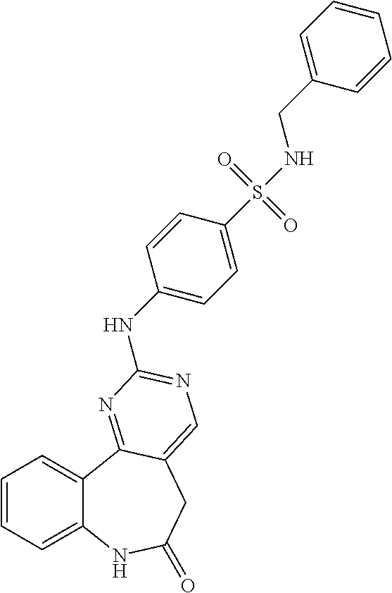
C1=CC=C2C(=C1)C1=NC(NC3=CC=C(S(=O)(=O)NCC4=CC=CC=C4)C=C3)=NC=C1CC(=O)N2
